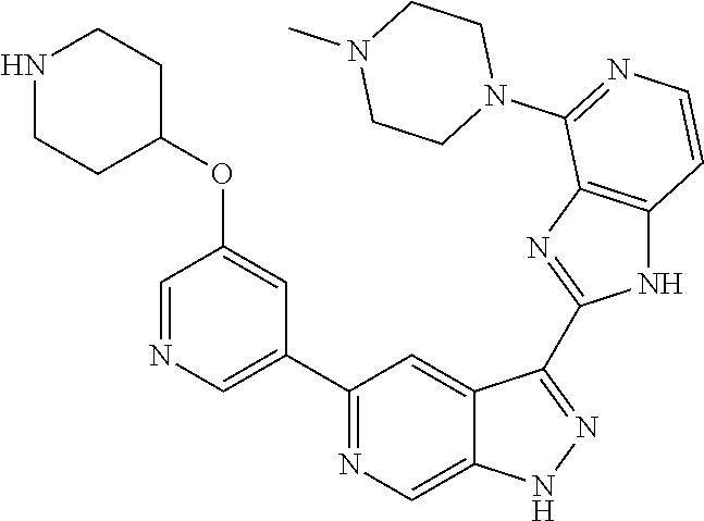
C1(C2=NC=C3C(=C2)C(C2=NC4=C(N2)C=CN=C4N2CCN(C)CC2)=NN3)=CN=CC(OC2CCNCC2)=C1
